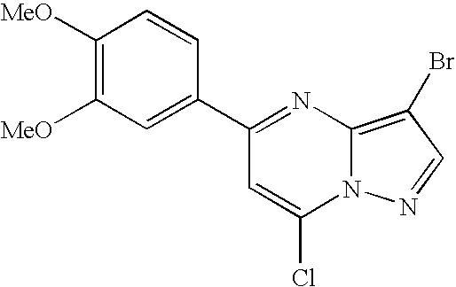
C1([MeO])=C([MeO])C=C(C2=NC3=C(Br)C=NN3C(Cl)=C2)C=C1
